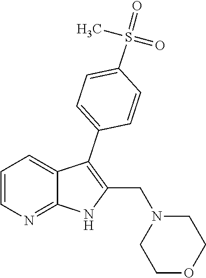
C1=CN=C2C(=C1)C(C1=CC=C(S(=O)(=O)C)C=C1)=C(CN1CCOCC1)N2
